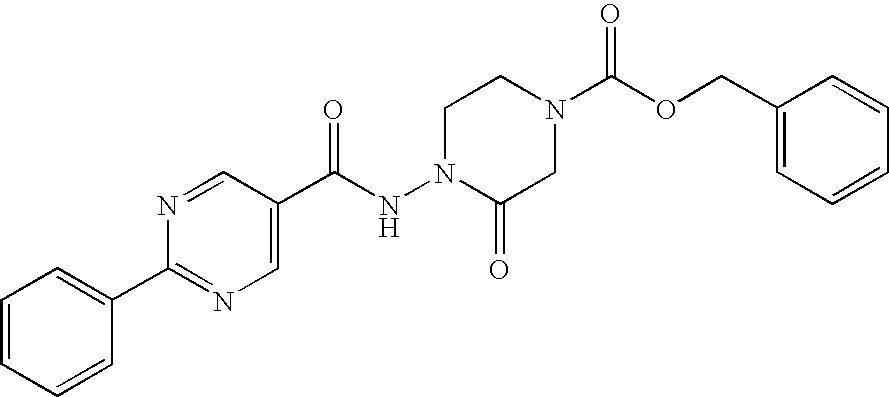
N1=CC(C(NN2CCN(C(OCC3=CC=CC=C3)=O)CC2=O)=O)=CN=C1C1=CC=CC=C1
